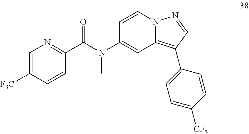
C1=CN2C(=C(C3=CC=C([CF3])C=C3)C=N2)C=C1N(C(C1=NC=C([F3C])C=C1)=O)C
